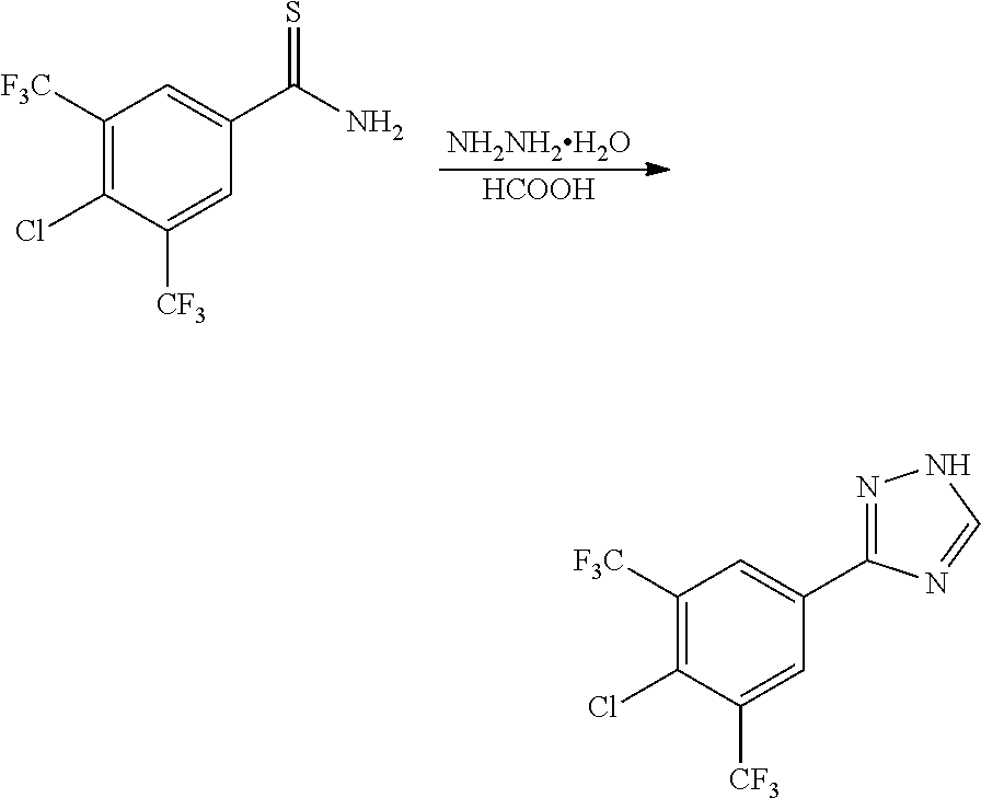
C1([F3C])=C(Cl)C([CF3])=CC(C(N)=S)=C1.[NH2NH2H2O].[HCOOH].C1([F3C])=C(Cl)C([CF3])=CC(C2=NNC=N2)=C1
